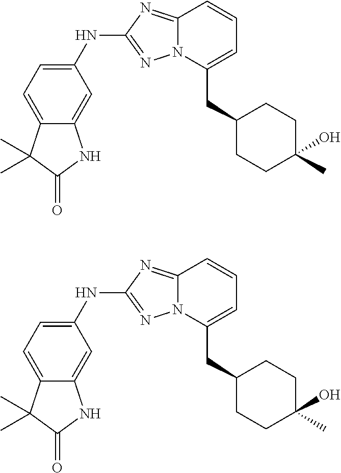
C1(NC2=NN3C(=N2)C=CC=C3CC2CCC(C)(O)CC2)=CC=C2C(=C1)NC(=O)C2(C)C.C1(NC2=NN3C(=N2)C=CC=C3CC2CCC(C)(O)CC2)=CC=C2C(=C1)NC(=O)C2(C)C
